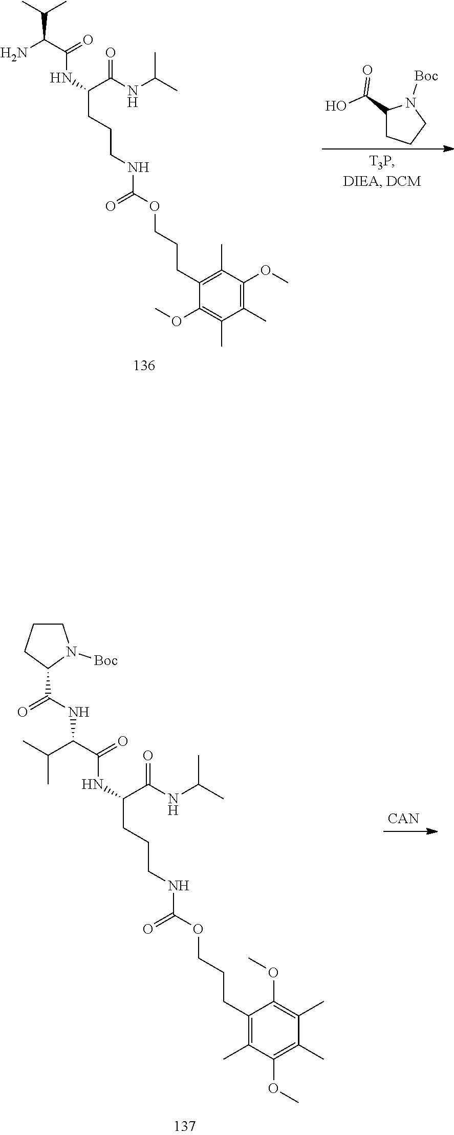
N(C(CCCNC(OCCCC1=C(C)C(OC)=C(C)C(C)=C1OC)=O)C(NC(C)C)=O)C(C(N)C(C)C)=O.C1(C(O)=O)CCCN1[Boc].N(C(CCCNC(OCCCC1=C(C)C(OC)=C(C)C(C)=C1OC)=O)C(NC(C)C)=O)C(C(C(C)C)NC(C1N([Boc])CCC1)=O)=O.[CAN]
